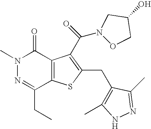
N1(C)N=C(CC)C2=C(C1=O)C(C(N1OCC(O)C1)=O)=C(CC1=C(C)NN=C1C)S2
